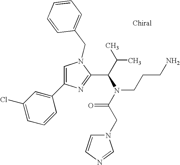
C1=C(C2=CC(Cl)=CC=C2)N=C(C(C(C)C)N(C(CN2C=CN=C2)=O)CCCN)N1CC1=CC=CC=C1
